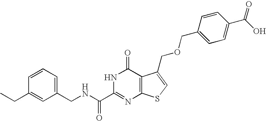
C1(CNC(C2=NC3=C(C(=O)N2)C(COCC2=CC=C(C(O)=O)C=C2)=CS3)=O)=CC=CC(CC)=C1
